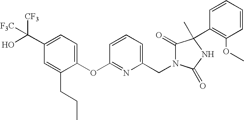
C1(OC2=NC(CN3C(=O)C(C)(C4=C(OC)C=CC=C4)NC3=O)=CC=C2)=CC=C(C(O)([CF3])[F3C])C=C1CCC
